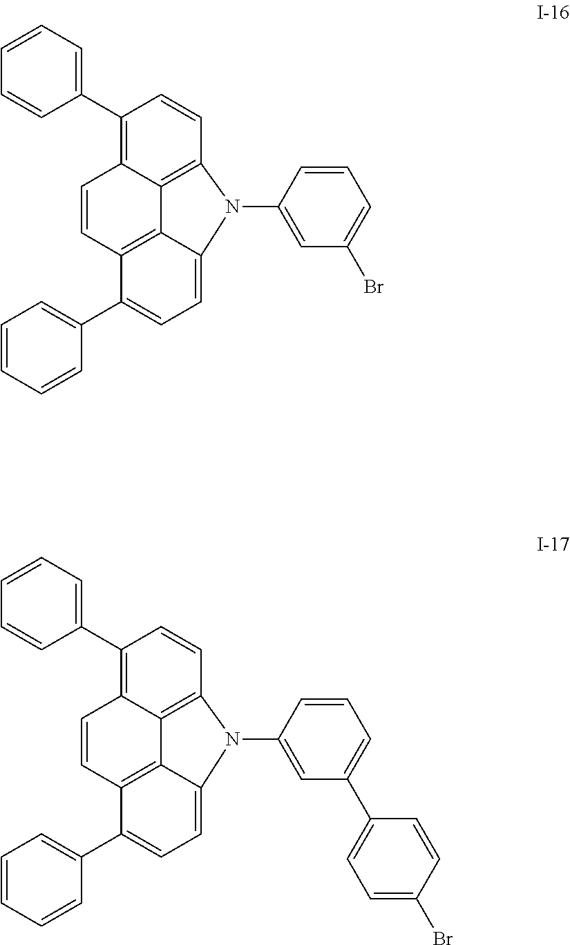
C1(C2=CC=CC=C2)=C2C3=C(C=C1)N(C1=CC(Br)=CC=C1)C1=CC=C(C4=CC=CC=C4)C(=C31)C=C2.C1(C2=CC=CC=C2)=C2C3=C(C=C1)N(C1=CC(C4=CC=C(Br)C=C4)=CC=C1)C1=CC=C(C4=CC=CC=C4)C(=C31)C=C2
